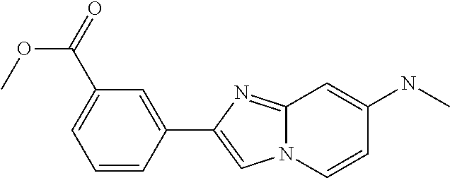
C1(C2=CN3C(=N2)C=C(NC)C=C3)=CC(C(=O)OC)=CC=C1
